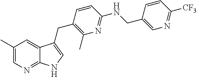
C1(C)=CN=C2C(=C1)C(CC1=C(C)N=C(NCC3=CN=C([CF3])C=C3)C=C1)=CN2
